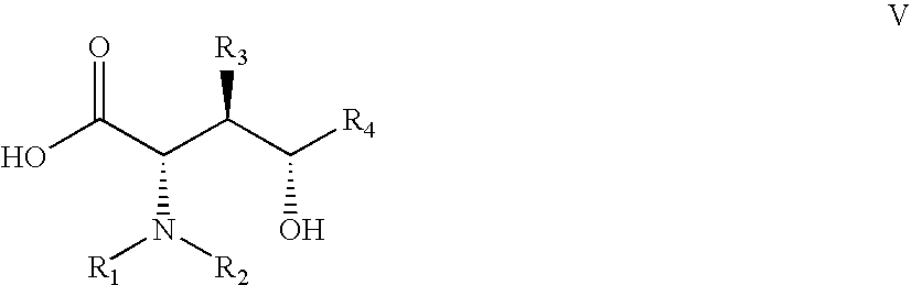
OC(C(C(C([R4])O)[R3])N([R1])[R2])=O
